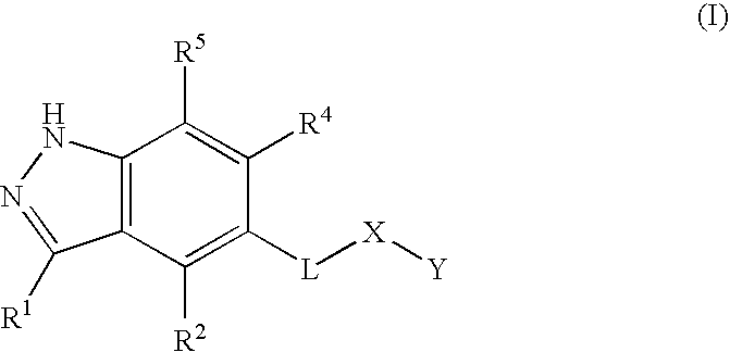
C12=C(NN=C1[R1])C([R5])=C([R4])C([L][X][Y])=C2[R2]
